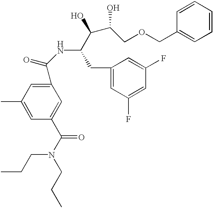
C1(C(NC(C(O)C(COCC2=CC=CC=C2)O)CC2=CC(F)=CC(F)=C2)=O)=CC(C)=CC(C(N(CCC)CCC)=O)=C1
